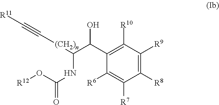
C1([R8])=C([R9])C([R10])=C(C(C([(CH2)n]C#C[R11])NC(O[R12])=O)O)C([R6])=C1[R7]
